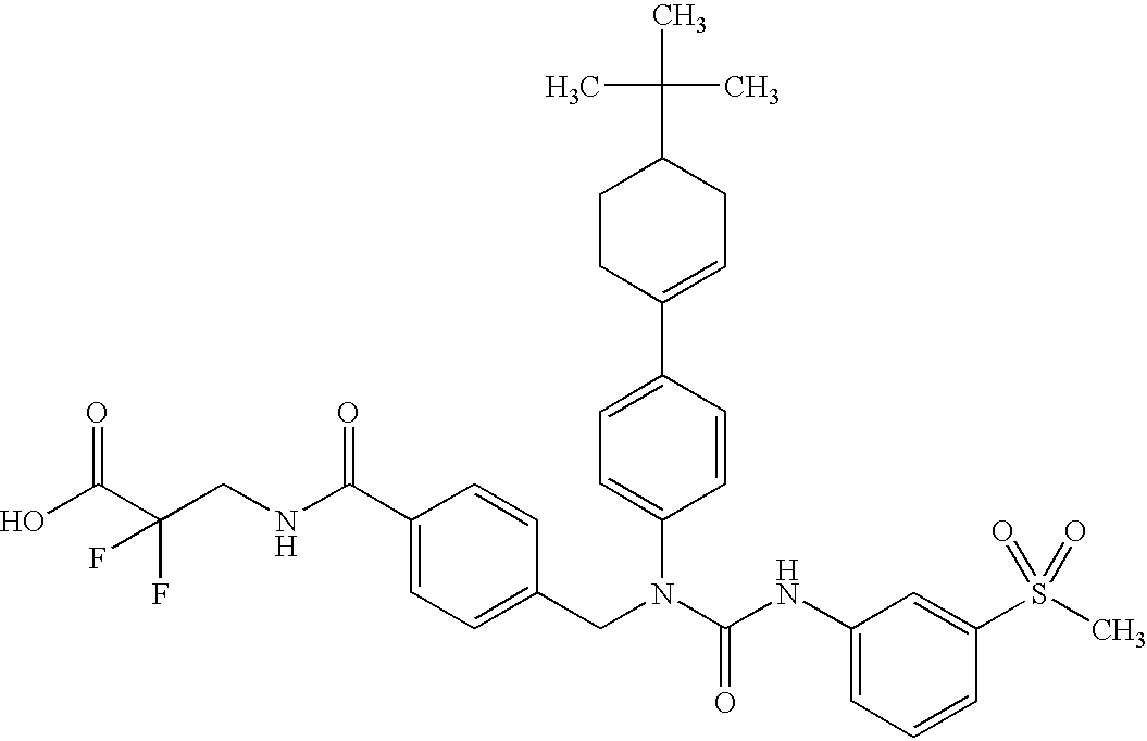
OC(C(CNC(C1=CC=C(CN(C(NC2=CC=CC(S(C)(=O)=O)=C2)=O)C2=CC=C(C3=CCC(C(C)(C)C)CC3)C=C2)C=C1)=O)(F)F)=O
